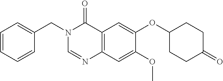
N1(CC2=CC=CC=C2)C=NC2=C(C1=O)C=C(OC1CCC(=O)CC1)C(OC)=C2
